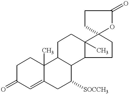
C1C(=O)C=C2C(C)(C1)C1C(C([SOCCH3])C2)C2C(C)(CC1)C1(CC2)CCC(=O)O1
